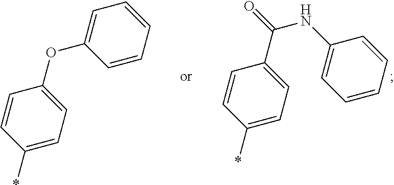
C1(*)=CC=C(C(NC2=CC=CC=C2)=O)C=C1.C1=CC=CC=C1OC1=CC=C(*)C=C1
